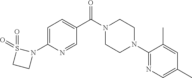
C1=C(N2S(=O)(=O)CC2)N=CC(C(N2CCN(C3=NC=C(C)C=C3C)CC2)=O)=C1
